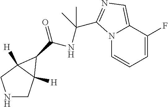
N1CC2([H])C([H])(C1)C2C(=O)NC(C)(C)C1=NC=C2C(F)=CC=CN21
